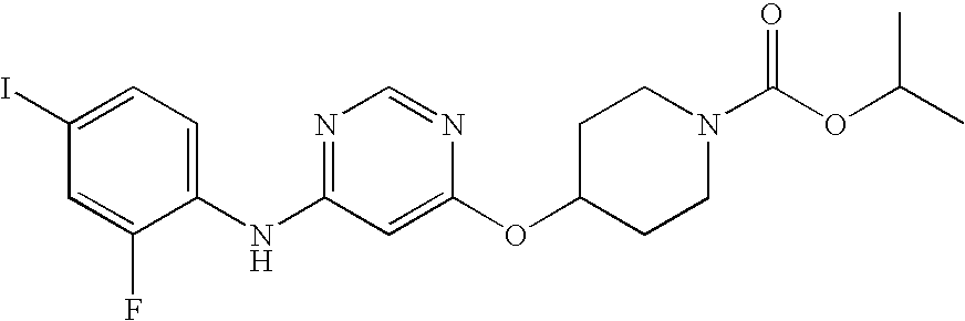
C1(I)=CC=C(NC2=NC=NC(OC3CCN(C(OC(C)C)=O)CC3)=C2)C(F)=C1
